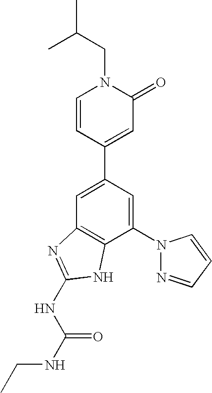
C1=C(C2=CC(=O)N(CC(C)C)C=C2)C=C(N2N=CC=C2)C2=C1N=C(NC(=O)NCC)N2
